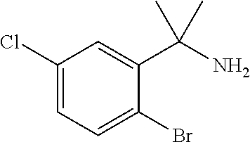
C1(Cl)=CC=C(Br)C(C(N)(C)C)=C1
